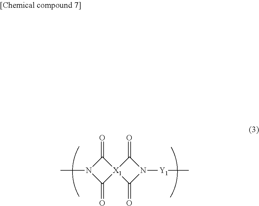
C1(=O)[X1]2(C(=O)N1C)C(=O)N([Y1]C)C2=O
